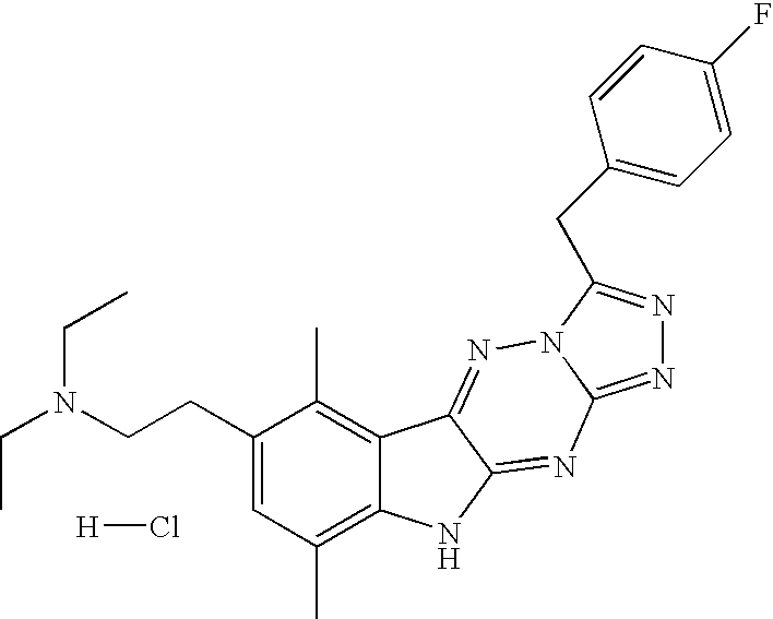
[H]Cl.C1(CCN(CC)CC)=CC(C)=C2C(=C1C)C1=NN3C(=NN=C3CC3=CC=C(F)C=C3)N=C1N2
